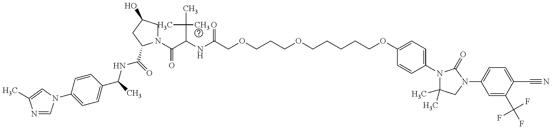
N1=CN(C2=CC=C(C(NC(=O)C3N(C(=O)C(C(C)(C)C)NC(COCCCOCCCCCOC4=CC=C(N5C(C)(C)CN(C6=CC=C(C#N)C(C(F)(F)F)=C6)C5=O)C=C4)=O)CC(O)C3)C)C=C2)C=C1C
